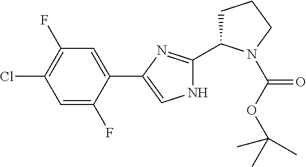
C1(F)=C(Cl)C=C(F)C(C2=CNC(C3CCCN3C(OC(C)(C)C)=O)=N2)=C1
